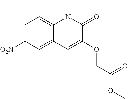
C1=C([O2N])C=C2C(=C1)N(C)C(=O)C(OCC(OC)=O)=C2
